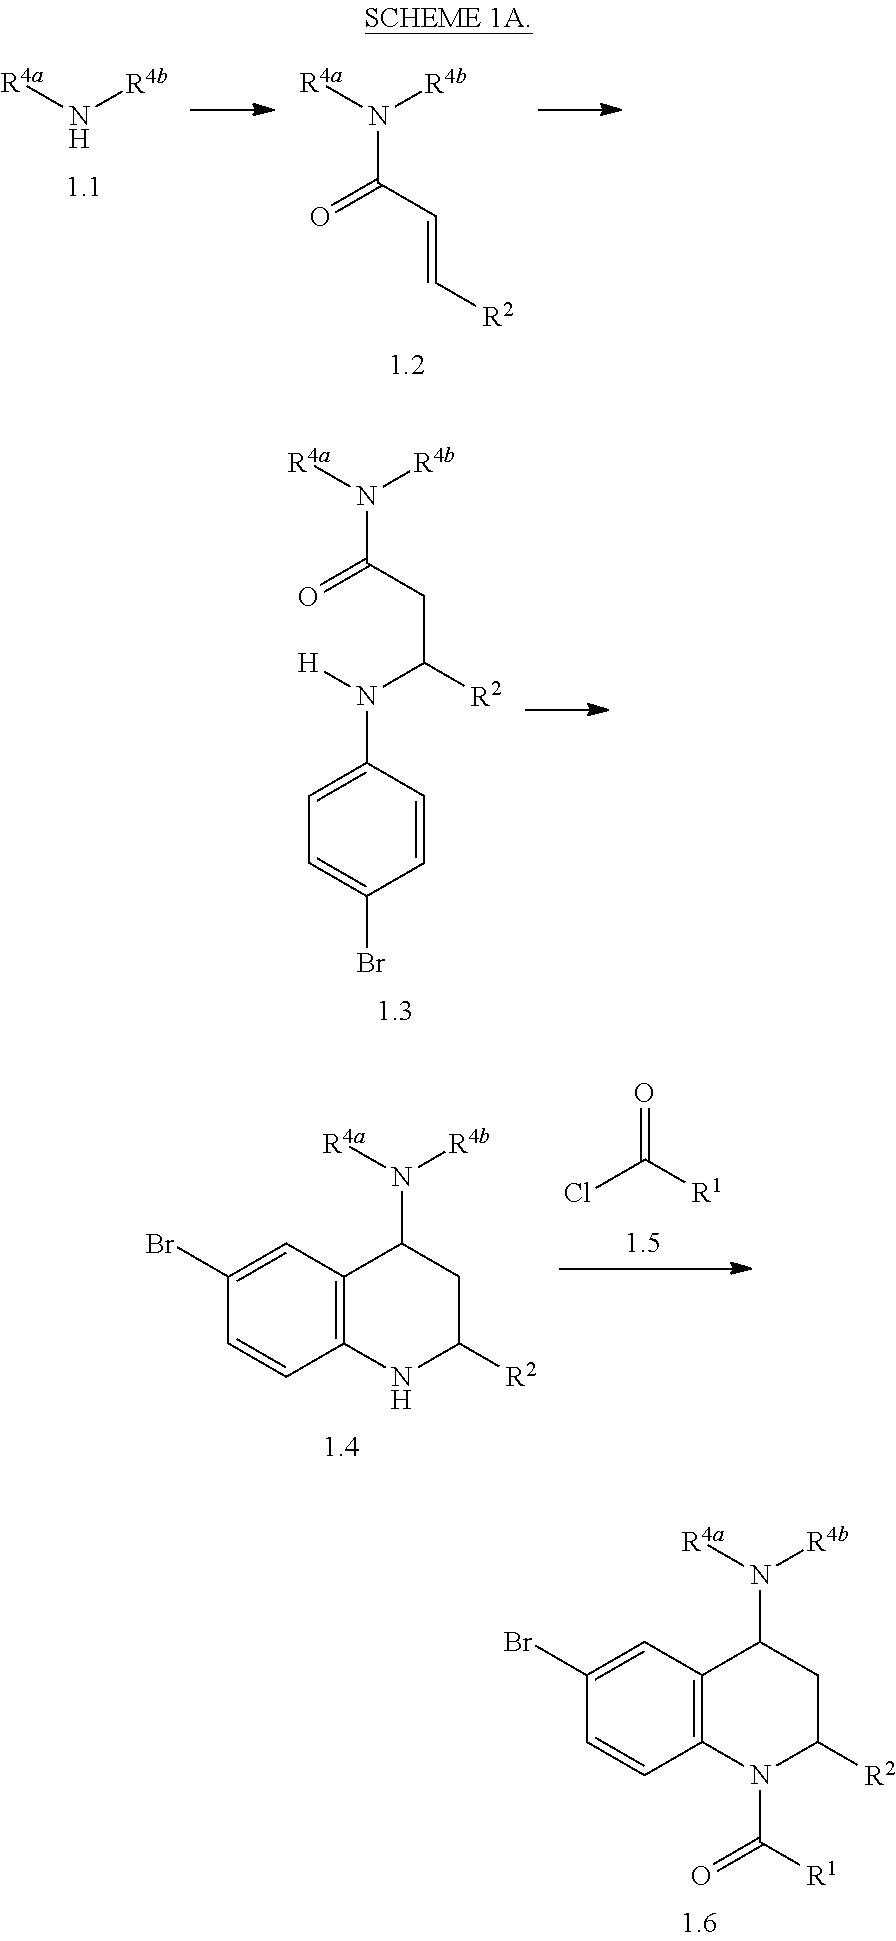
N([R4b])[R4a].N([R4b])([R4a])C(=O)C=C[R2].N([R4b])([R4a])C(=O)CC([R2])N([H])C1=CC=C(Br)C=C1.N([R4b])([R4a])C1C2=C(NC([R2])C1)C=CC(Br)=C2.ClC([R1])=O.N([R4b])([R4a])C1C2=C(N(C([R1])=O)C([R2])C1)C=CC(Br)=C2
